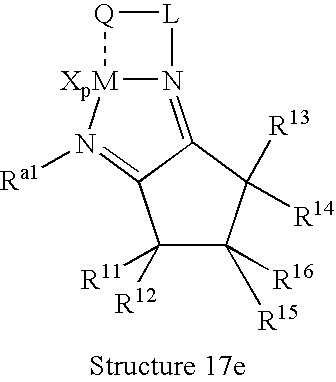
N12=C3C(=N([Ra1])[XpM]1[Q][L]2)C([R12])([R11])C([R15])([R16])C3([R13])[R14]
